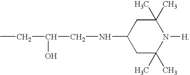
C1C(C)(C)N([H])C(C)(C)CC1NCC(CC)O
